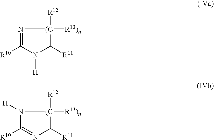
C1([R10])=N[(C]([R12])([R13)n])C([R11])N1[H].C1([R10])=NC([R11])[(C]([R12])([R13)n])N1[H]
